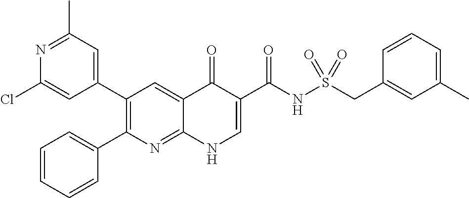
N1=C(C)C=C(C2=C(C3=CC=CC=C3)N=C3C(=C2)C(=O)C(C(=O)NS(CC2=CC(C)=CC=C2)(=O)=O)=CN3)C=C1Cl
